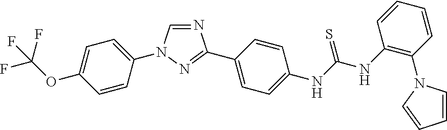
N1=CN(C2=CC=C(OC(F)(F)F)C=C2)N=C1C1=CC=C(NC(NC2=C(N3C=CC=C3)C=CC=C2)=S)C=C1
